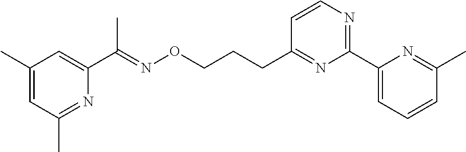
C1(C)=CC(C)=NC(C(=NOCCCC2=NC(C3=CC=CC(C)=N3)=NC=C2)C)=C1
